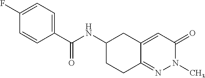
C1(F)=CC=C(C(NC2CCC3=NN(C)C(=O)C=C3C2)=O)C=C1
